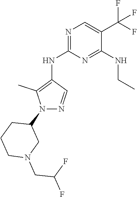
N1=C(NC2=C(C)N(C3CCCN(CC(F)F)C3)N=C2)N=C(NCC)C(C(F)(F)F)=C1
